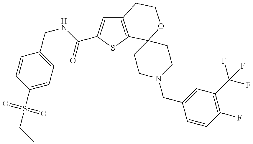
C1(S(CC)(=O)=O)=CC=C(CNC(=O)C2=CC3=C(S2)C2(OCC3)CCN(CC3=CC(C(F)(F)F)=C(F)C=C3)CC2)C=C1
